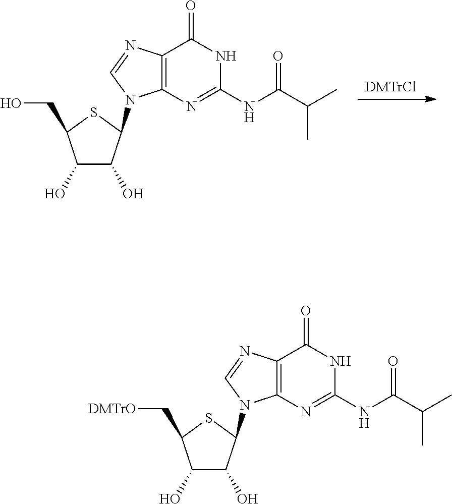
[DMTrCl].C1(O)C(O)C(N2C3=C(N=C2)C(=O)NC(NC(C(C)C)=O)=N3)SC1CO.C1(O)C(O)C(N2C3=C(N=C2)C(=O)NC(NC(C(C)C)=O)=N3)SC1C[DMTrO]
